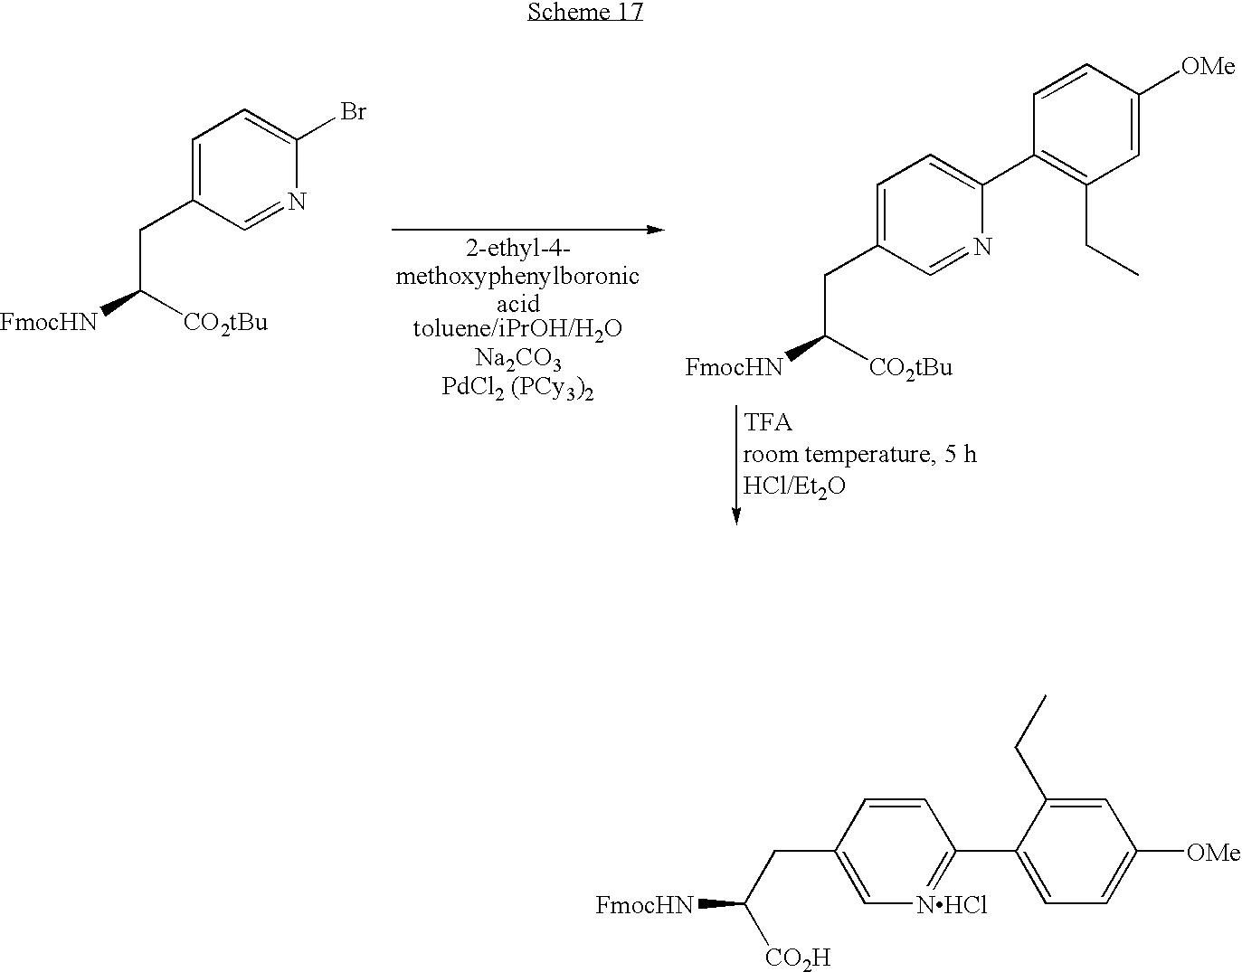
C1=C(CC([CO2tBu])[FmocHN])C=NC(Br)=C1.[Na2CO3].[PdCl2 (PCy3)2].C1=C(CC([FmocHN])[CO2tBu])C=NC(C2=C(CC)C=C([OMe])C=C2)=C1.C1=C(CC([CO2H])[FmocHN])C=CC(C2=CC=C([OMe])C=C2CC)=[NHCl]1
